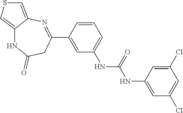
C1=CC(C2=NC3=CSC=C3NC(=O)C2)=CC(NC(NC2=CC(Cl)=CC(Cl)=C2)=O)=C1
